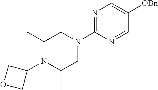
C1(C)N(C2COC2)C(C)CN(C2=NC=C([OBn])C=N2)C1
